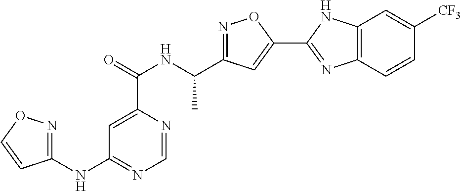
C1=NC(C(=O)NC(C2=NOC(C3=NC4=C(N3)C=C([CF3])C=C4)=C2)C)=CC(NC2=NOC=C2)=N1
